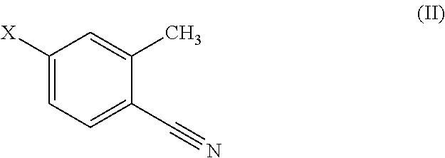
C1([X])=CC=C(C#N)C(C)=C1
